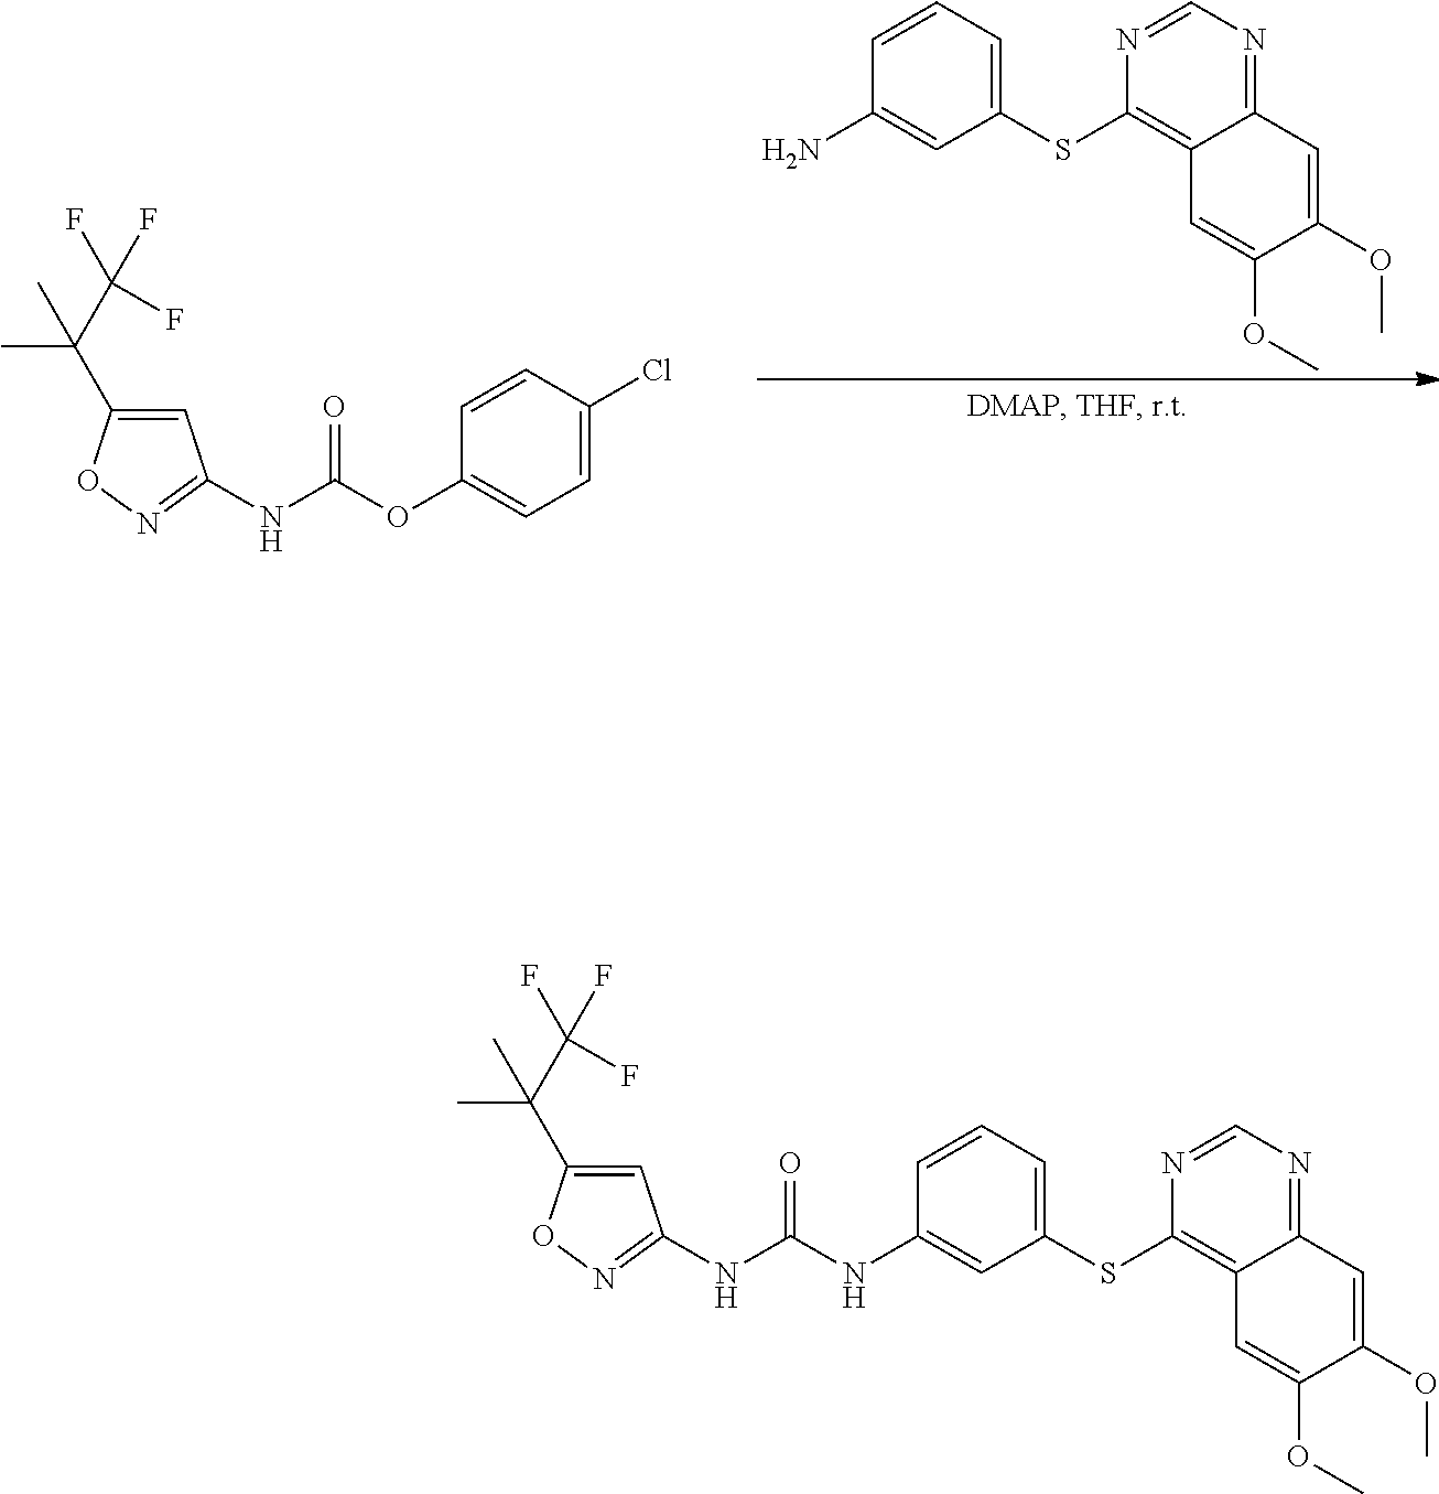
C1(SC2=C3C(=NC=N2)C=C(OC)C(OC)=C3)=CC=CC(N)=C1.C1=C(C(C(F)(F)F)(C)C)ON=C1NC(OC1=CC=C(Cl)C=C1)=O.C1(SC2=C3C(=NC=N2)C=C(OC)C(OC)=C3)=CC=CC(NC(NC2=NOC(C(C(F)(F)F)(C)C)=C2)=O)=C1
